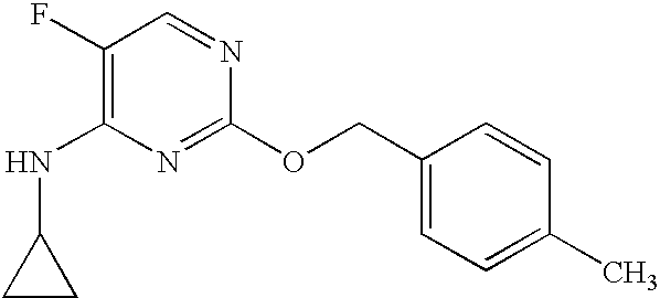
C1(F)=C(NC2CC2)N=C(OCC2=CC=C(C)C=C2)N=C1
